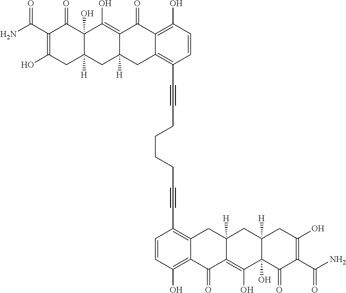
C1=CC(O)=C2C(=C1C#CCCCCC#CC1=C3C(=C(O)C=C1)C(=O)C1=C(O)C4(O)C([H])(CC1([H])C3)CC(O)=C(C(N)=O)C4=O)CC1([H])C(=C(O)C3(O)C([H])(C1)CC(O)=C(C(N)=O)C3=O)C2=O
